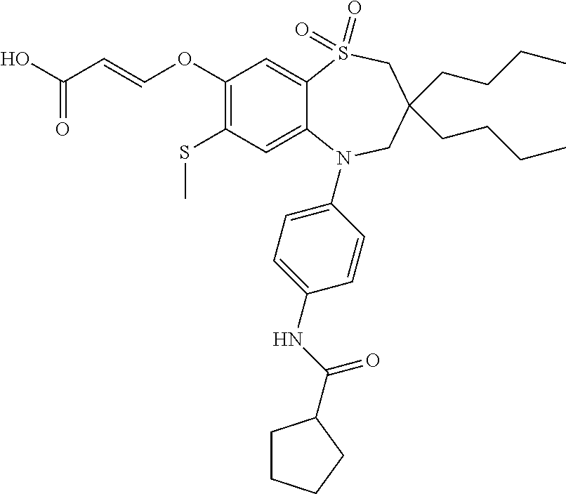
OC(C=COC1=C(SC)C=C2C(=C1)S(=O)(=O)CC(CCCC)(CCCC)CN2C1=CC=C(NC(=O)C2CCCC2)C=C1)=O
